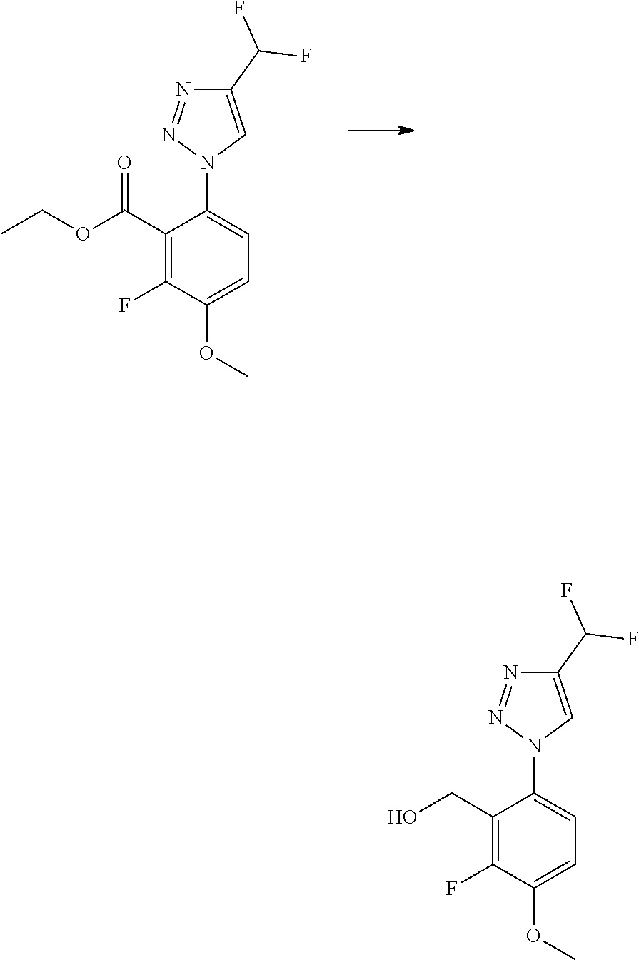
O(C)C1=CC=C(N2C=C(C(F)F)N=N2)C(C(OCC)=O)=C1F.C1(N2C=C(C(F)F)N=N2)=CC=C(OC)C(F)=C1CO
